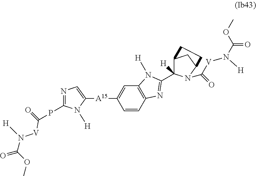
N1=C(PC(=O)[V]N(C(OC)=O)[H])N([H])C([A15]C2=CC3=C(C=C2)N=C(C2([H])C4CC(N2C(=O)[V]N([H])C(OC)=O)CC4)N3[H])=C1
